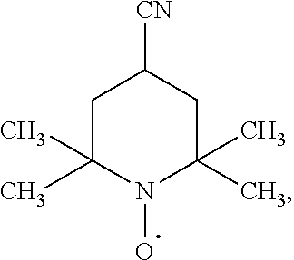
C1C(C)(C)N(O)C(C)(C)CC1[CN]
